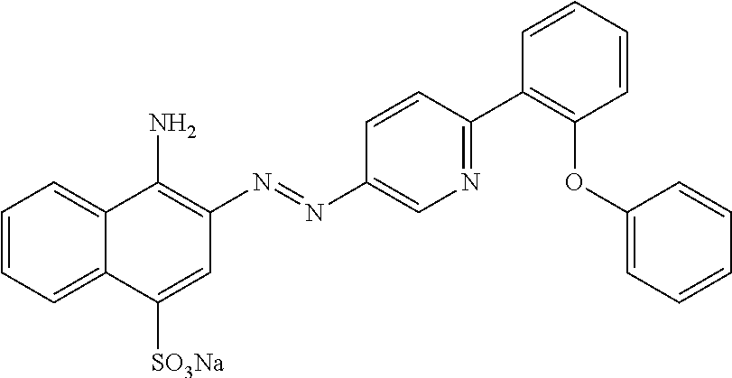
C1=CC=C2C(=C1)C(N)=C(N=NC1=CN=C(C3=C(OC4=CC=CC=C4)C=CC=C3)C=C1)C=C2[SO3Na]
